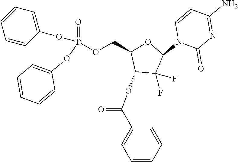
C1(OC(=O)C2=CC=CC=C2)C(F)(F)C(N2C(=O)N=C(N)C=C2)OC1COP(=O)(OC1=CC=CC=C1)OC1=CC=CC=C1
